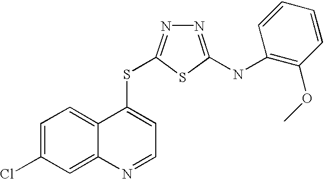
C1=C(Cl)C=C2C(=C1)C(SC1=NN=C(NC3=C(OC)C=CC=C3)S1)=CC=N2
